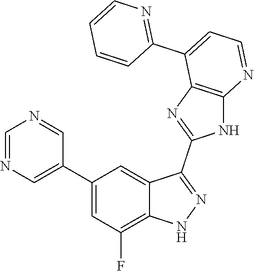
C1=NC=C(C2=CC(F)=C3C(=C2)C(C2=NC4=C(N2)N=CC=C4C2=NC=CC=C2)=NN3)C=N1
